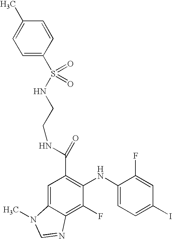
C(C1=C(NC2=CC=C(I)C=C2F)C(F)=C2C(=C1)N(C)C=N2)(NCCNS(C1=CC=C(C)C=C1)(=O)=O)=O
